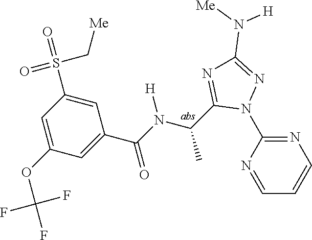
C1=NC(N2N=C(N([Me])[H])N=C2C(C)N([H])C(=O)C2=CC(OC(F)(F)F)=CC(S(=O)(C[Me])=O)=C2)=NC=C1
